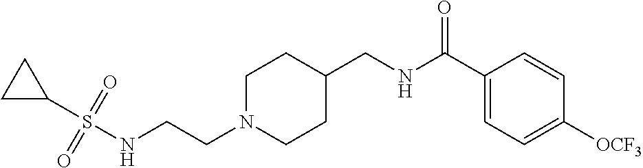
C(CN1CCC(CNC(C2=CC=C([OCF3])C=C2)=O)CC1)NS(C1CC1)(=O)=O
